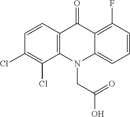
C12=C(C=CC(Cl)=C1Cl)C(=O)C1=C(F)C=CC=C1N2CC(=O)O
